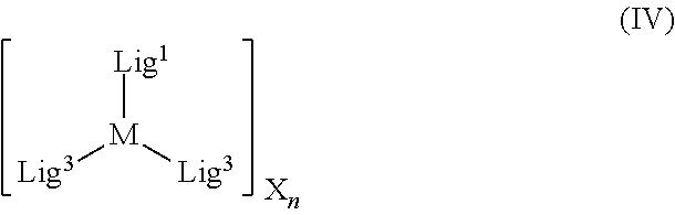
[Lig1][M]([Lig3])[Lig3]
